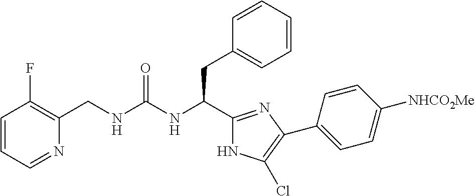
C1=CC=NC(CNC(NC(C2=NC(C3=CC=C([NHCO2Me])C=C3)=C(Cl)N2)CC2=CC=CC=C2)=O)=C1F
